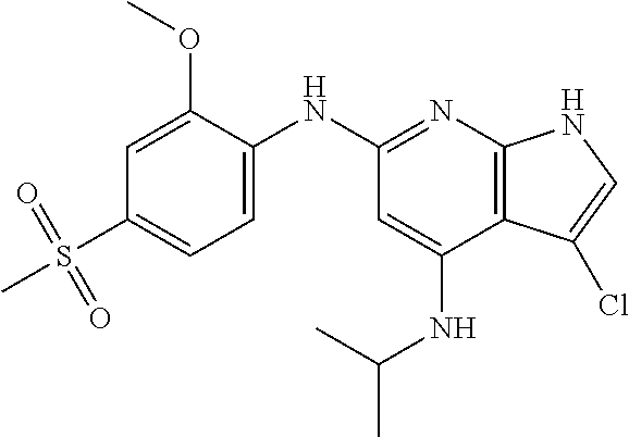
CS(C1=CC=C(NC2=NC3=C(C(NC(C)C)=C2)C(Cl)=CN3)C(OC)=C1)(=O)=O
